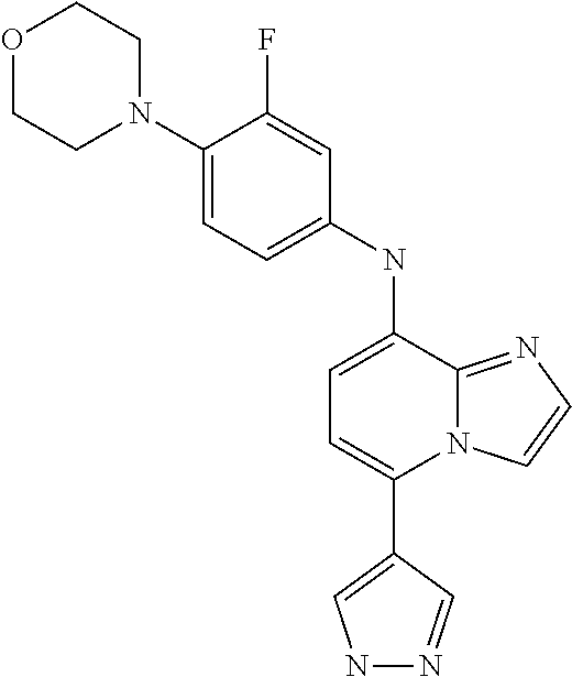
C1(C2=CNN=C2)=CC=C(NC2=CC=C(N3CCOCC3)C(F)=C2)C2=NC=CN12
